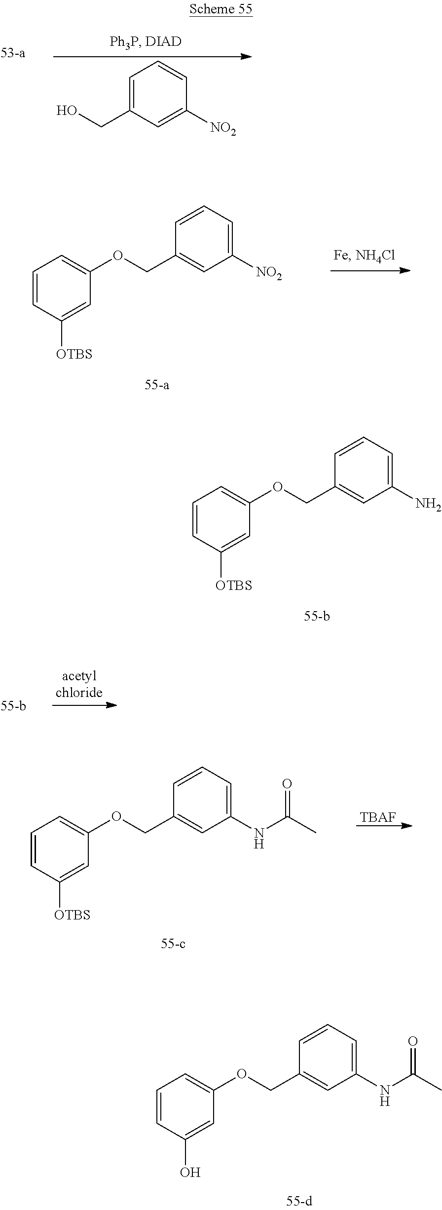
C1=CC([OTBS])=CC(OCC2=CC(N)=CC=C2)=C1.C1=C(CO)C=C([NO2])C=C1.C1=CC([OTBS])=CC(OCC2=CC([NO2])=CC=C2)=C1.C1=CC(O)=CC(OCC2=CC(NC(C)=O)=CC=C2)=C1.C1=CC([OTBS])=CC(OCC2=CC(NC(C)=O)=CC=C2)=C1.[TBAF]
